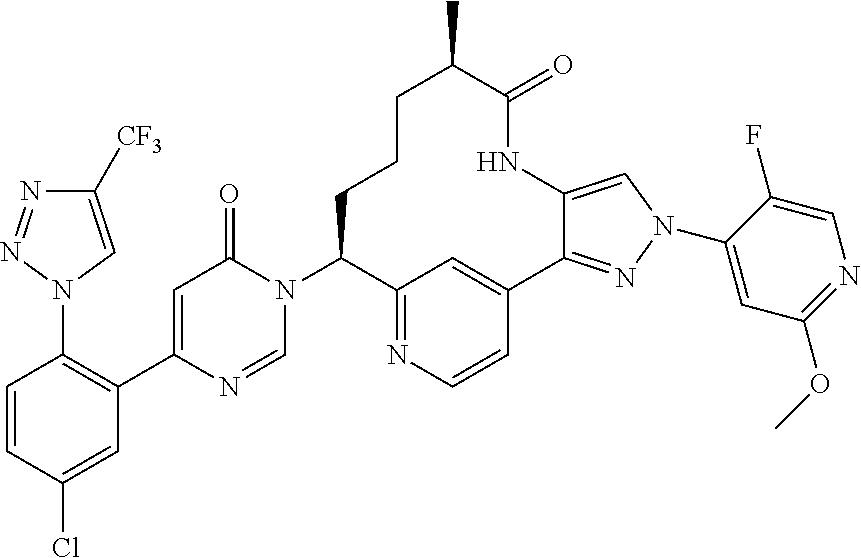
C1([CF3])=CN(C2=C(C3=CC(=O)N(C4CCCC(C)C(=O)NC5=CN(C6=CC(OC)=NC=C6F)N=C5C5=CC4=NC=C5)C=N3)C=C(Cl)C=C2)N=N1
